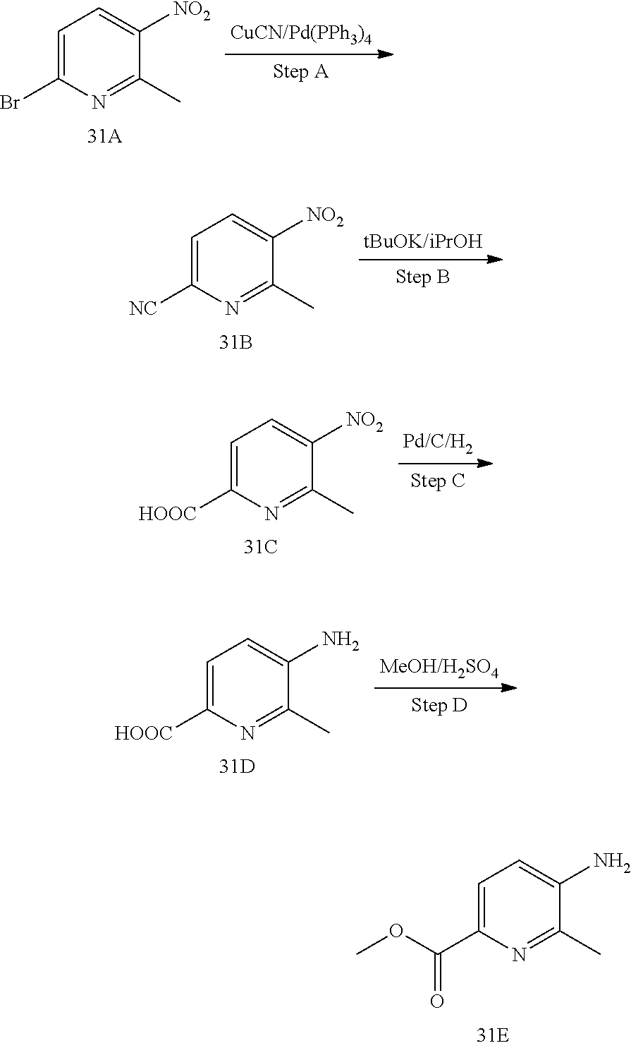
C1=C(C(OC)=O)N=C(C)C(N)=C1.C1=C(Br)N=C(C)C([NO2])=C1.C1=C([NC])N=C(C)C([NO2])=C1.C1=C([HOOC])N=C(C)C([NO2])=C1.C1=C([HOOC])N=C(C)C(N)=C1
